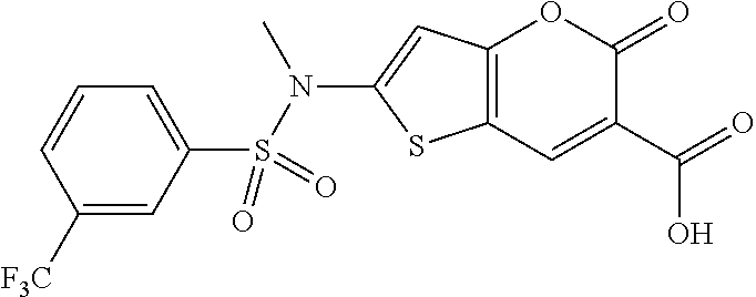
C12=C(C=C(C(O)=O)C(=O)O1)SC(N(S(C1=CC=CC([F3C])=C1)(=O)=O)C)=C2
